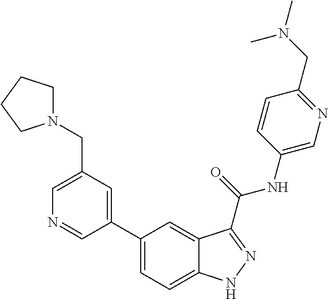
C1(CN2CCCC2)=CN=CC(C2=CC=C3C(=C2)C(C(NC2=CN=C(CN(C)C)C=C2)=O)=NN3)=C1
